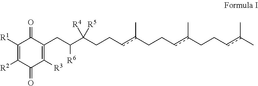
C1([R1])=C([R2])C(=O)C([R3])=C(CC(C(CCcc(CCcc(CCcc(C)C)C)C)([R4])[R5])[R6])C1=O
